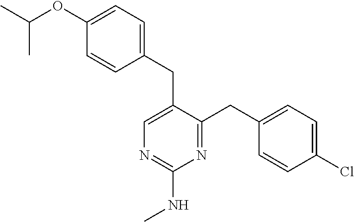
C1(CC2=CN=C(NC)N=C2CC2=CC=C(Cl)C=C2)=CC=C(OC(C)C)C=C1
